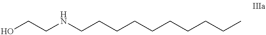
OCCNCCCCCCCCCC
